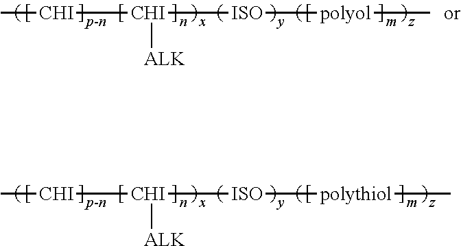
C[CHI][CHI]([ISO][polyol]C)[ALK].C[CHI][CHI]([ISO][polythiol]C)[ALK]
